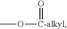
CO[C-alkyl]=O
